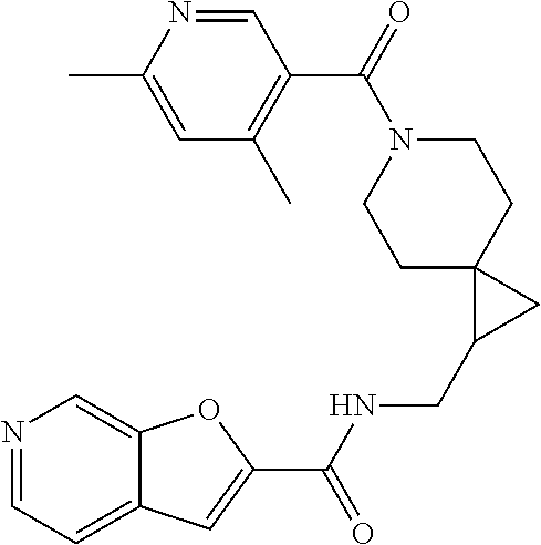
C1C2(CCN(C(=O)C3=C(C)C=C(C)N=C3)C1)C(CNC(=O)C1=CC3=CC=NC=C3O1)C2
